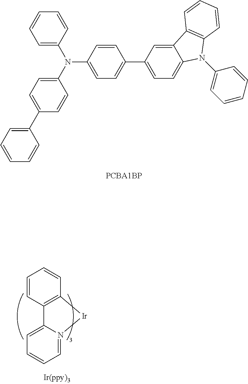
N(C1=CC=C(C2=CC=C3C(=C2)C2=C(N3C3=CC=CC=C3)C=CC=C2)C=C1)(C1=CC=C(C2=CC=CC=C2)C=C1)C1=CC=CC=C1.C1=CC2=C(C=C1)[Ir]N1=CC=CC=C21
